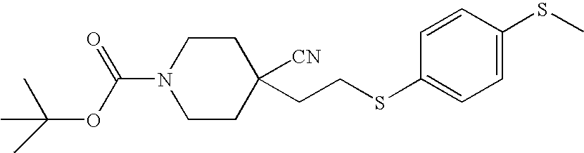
C1CN(C(OC(C)(C)C)=O)CCC1(CCSC1=CC=C(SC)C=C1)[CN]
